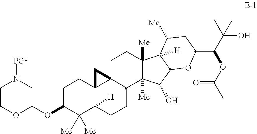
C1C(OC2CN([PG1])CCO2)C([Me])([Me])C2([H])C3(C1)C1(C(CC2)C2([Me])C([Me])(CC1)C1([H])C(C2O)OC(C(C(C)(O)C)OC(C)=O)CC1[Me])C3
